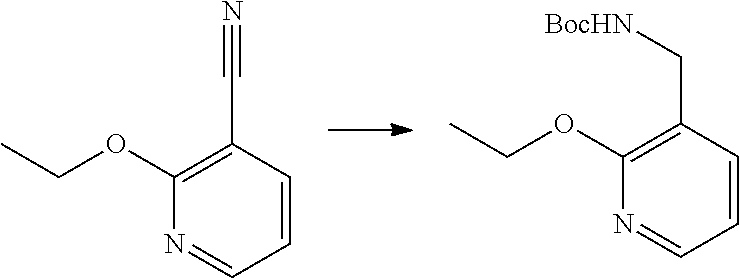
C1=CC(C#N)=C(OCC)N=C1.C1=CC(C[BocHN])=C(OCC)N=C1
